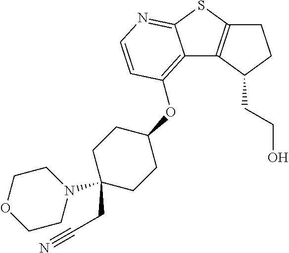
C1C2=C(C(CCO)C1)C1=C(OC3CCC(N4CCOCC4)(CC#N)CC3)C=CN=C1S2
